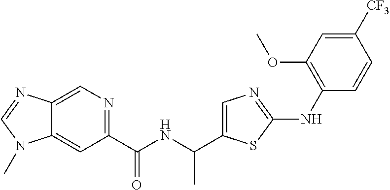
C12=CN=C(C(NC(C)C3=CN=C(NC4=C(OC)C=C([CF3])C=C4)S3)=O)C=C1N(C)C=N2
